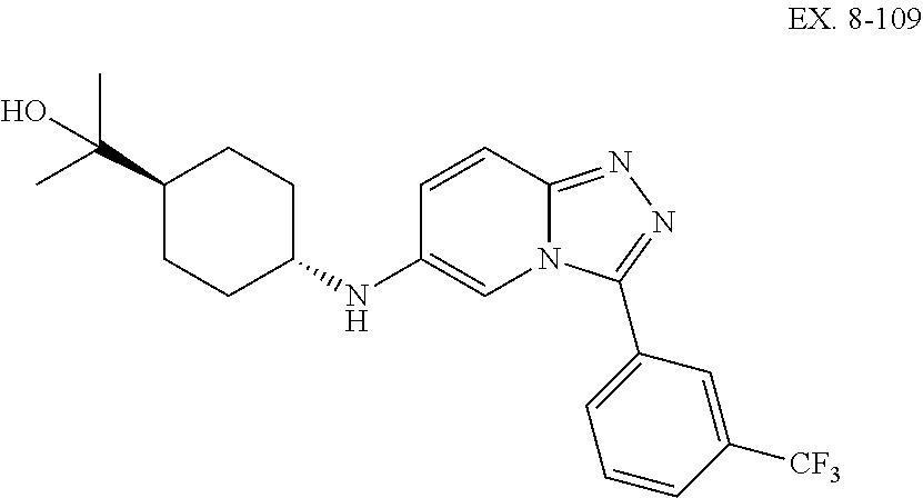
C1(C(C)(C)O)CCC(NC2=CN3C(=NN=C3C3=CC=CC([CF3])=C3)C=C2)CC1
